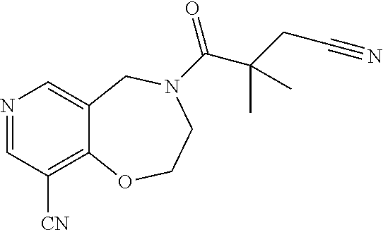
N1=CC([CN])=C2C(=C1)CN(C(=O)C(CC#N)(C)C)CCO2
